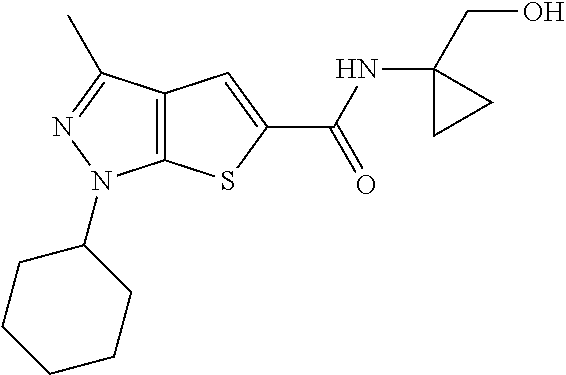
C1(NC(=O)C2=CC3=C(S2)N(C2CCCCC2)N=C3C)(CO)CC1
